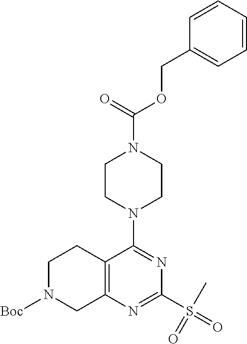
C12=C(N=C(S(=O)(C)=O)N=C1N1CCN(C(=O)OCC3=CC=CC=C3)CC1)CN([Boc])CC2
